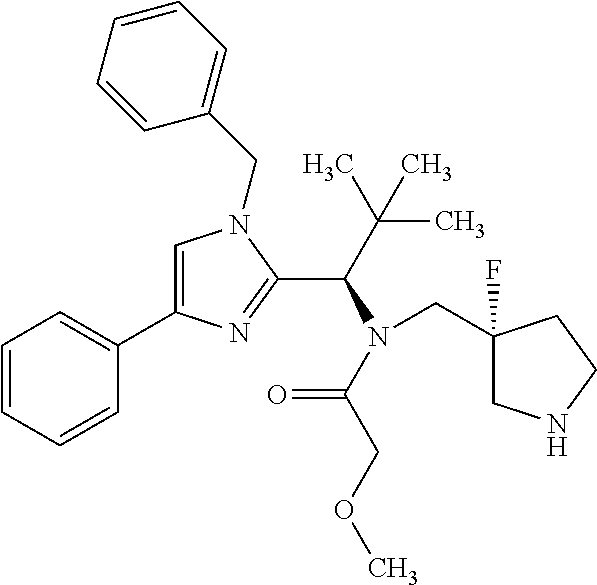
C1=C(C2=CC=CC=C2)N=C(C(C(C)(C)C)N(C(=O)COC)CC2(F)CNCC2)N1CC1=CC=CC=C1
